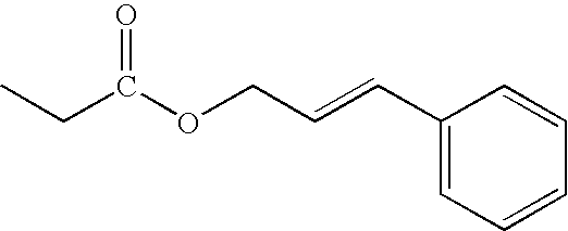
C1(C=CCOC(CC)=O)=CC=CC=C1
